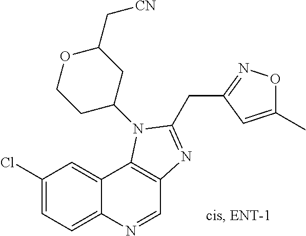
C1(Cl)=CC=C2C(=C1)C1=C(C=N2)N=C(CC2=NOC(C)=C2)N1C1CC(C[CN])OCC1
